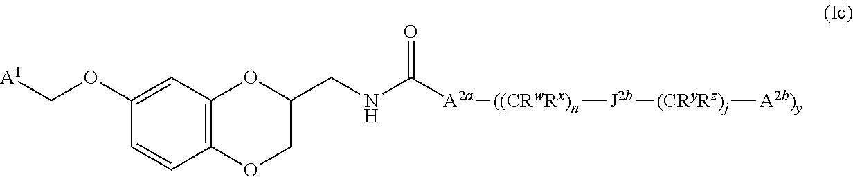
C1=CC2=C(C=C1OC[A1])OC(CNC([A2a][((CRwRx)n][J2b][(CRyRz)j][A2b)y])=O)CO2
